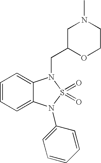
C1=CC=C2C(=C1)N(CC1CN(C)CCO1)S(=O)(=O)N2C1=CC=CC=C1
